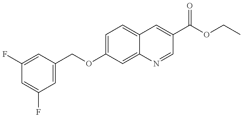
C1(F)=CC(COC2=CC=C3C(=C2)N=CC(C(OCC)=O)=C3)=CC(F)=C1
